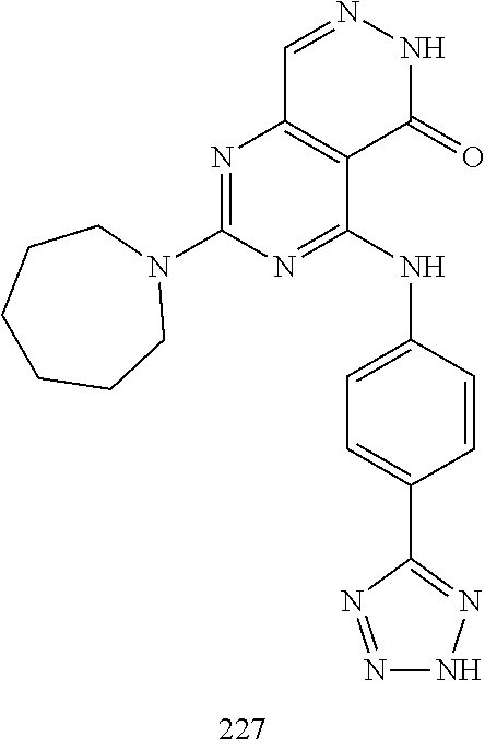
C1=NNC(=O)C2=C1N=C(N1CCCCCC1)N=C2NC1=CC=C(C2=NNN=N2)C=C1
